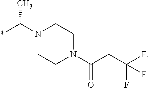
N1(C(*)C)CCN(C(CC(F)(F)F)=O)CC1
